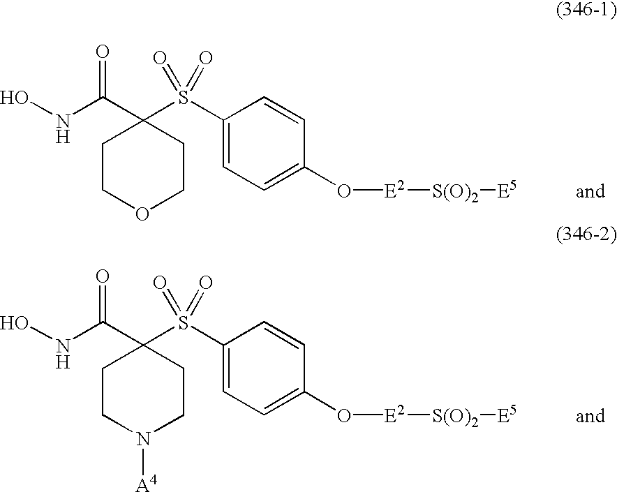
ONC(=O)C1(S(C2=CC=C(O[E2][S(O)2][E5])C=C2)(=O)=O)CCOCC1.ONC(=O)C1(S(C2=CC=C(O[E2][S(O)2][E5])C=C2)(=O)=O)CCN([A4])CC1
